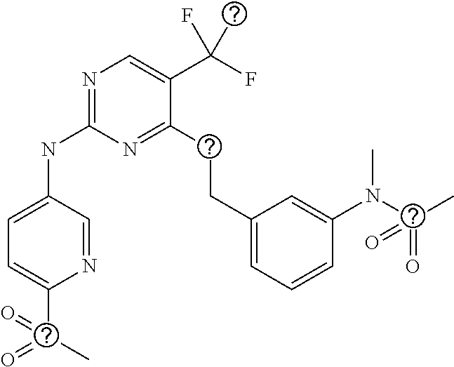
N1=CC(NC2=NC=C(C(F)(F)C)C(CCC3=CC=CC(N(C(C)(=O)=O)C)=C3)=N2)=CC=C1C(=O)(C)=O
